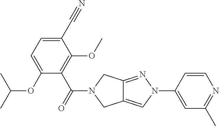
C1(C#N)=CC=C(OC(C)C)C(C(=O)N2CC3=CN(C4=CC(C)=NC=C4)N=C3C2)=C1OC
